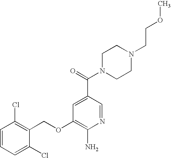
C1=CC=C(Cl)C(COC2=C(N)N=CC(C(=O)N3CCN(CCOC)CC3)=C2)=C1Cl
